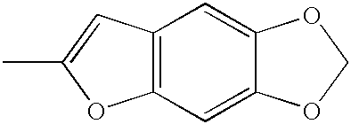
C12=C(C=C(C)O1)C=C1C(=C2)OCO1
